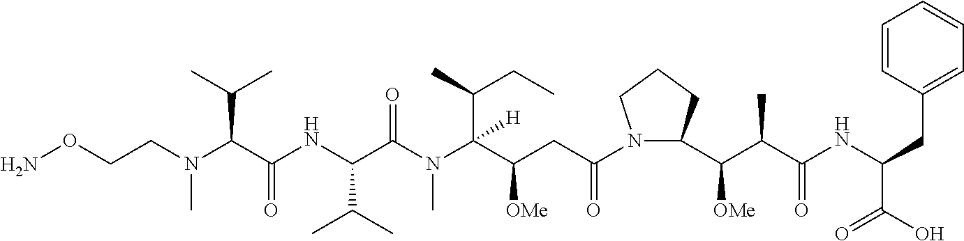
NOCCN(C(C(NC(C(N(C(C(CC(N1C(C(C(C(NC(CC2=CC=CC=C2)C(O)=O)=O)C)[OMe])CCC1)=O)[OMe])(C(CC)C)[H])C)=O)C(C)C)=O)C(C)C)C
